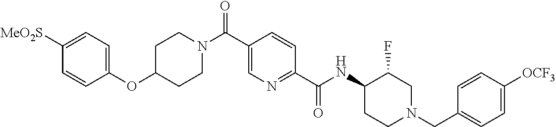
C1=CC(OC2CCN(C(C3=CN=C(C(NC4C(F)CN(CC5=CC=C([OCF3])C=C5)CC4)=O)C=C3)=O)CC2)=CC=C1[MeO2S]
